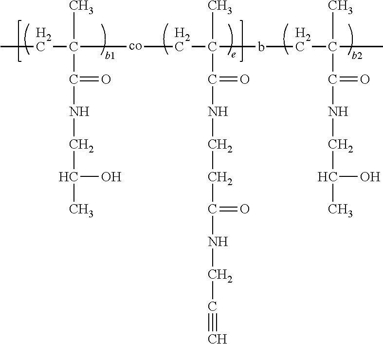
CC(C(=O)NCC(C)O)(CC)[co]CC(bCC(C)(C)C(=O)NCC(C)O)(C)C(=O)NCCC(NCC#C)=O
